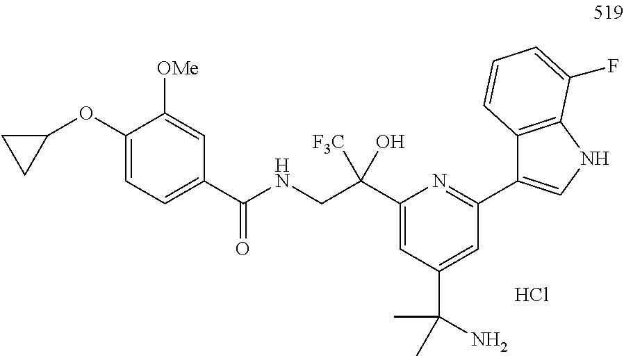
Cl.C1(C(NCC(C2=CC(C(C)(C)N)=CC(C3=CNC4=C3C=CC=C4F)=N2)([F3C])O)=O)=CC=C(OC2CC2)C([OMe])=C1
